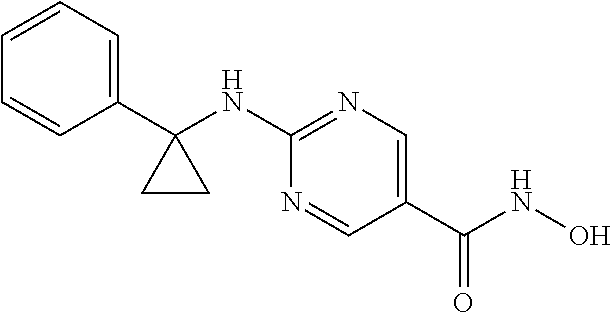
C1=CC=CC(C2(NC3=NC=C(C(NO)=O)C=N3)CC2)=C1
